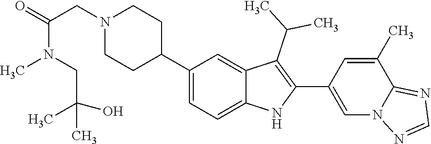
C1(C2CCN(CC(=O)N(C)CC(C)(O)C)CC2)=CC=C2C(=C1)C(C(C)C)=C(C1=CN3C(=NC=N3)C(C)=C1)N2
